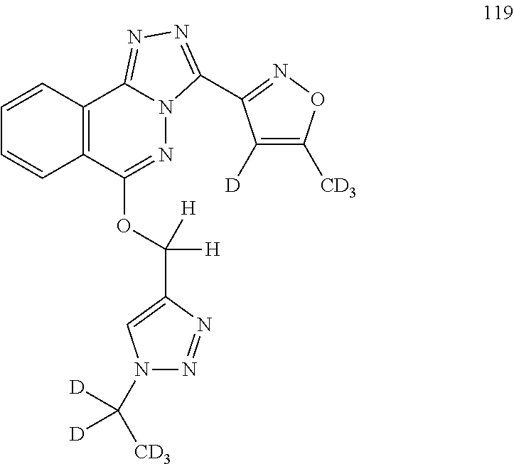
C12=C(C(OC([H])(C3=CN(C([CD3])([D])[D])N=N3)[H])=NN3C1=NN=C3C1=NOC([CD3])=C1[D])C=CC=C2
